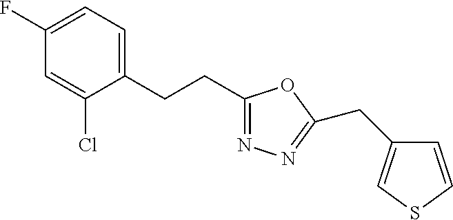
C1(F)=CC=C(CCC2=NN=C(CC3=CSC=C3)O2)C(Cl)=C1
